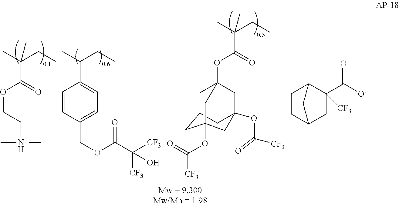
CC(CC)(C(OCC[N+H](C)C)=O)C.CC(CC)C1=CC=C(COC(C([CF3])([CF3])O)=O)C=C1.C1C2CCC(C1(C([O-])=O)[CF3])C2.CC(CC)(C(OC12CC3CC(OC([CF3])=O)(C1)CC(OC([CF3])=O)(C3)C2)=O)C
